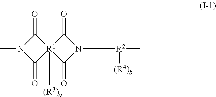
C1(=O)N(C)C(=O)[R1]12([(R3)a])C(=O)N(C[R2](C)[(R4)b])C2=O
